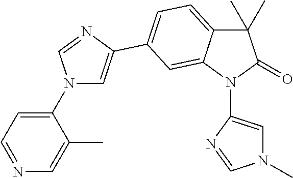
N1(C2=CC=NC=C2C)C=C(C2=CC=C3C(C)(C)C(=O)N(C4=CN(C)C=N4)C3=C2)N=C1
